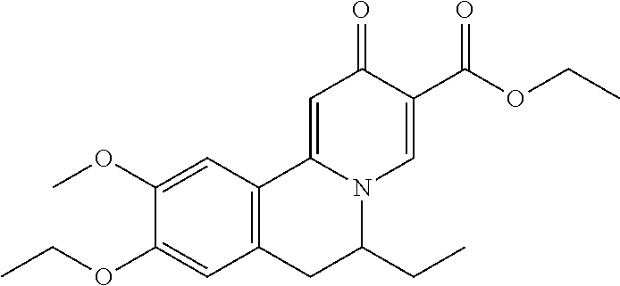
C1(OC)=CC2=C(C=C1OCC)CC(CC)N1C2=CC(=O)C(C(OCC)=O)=C1
